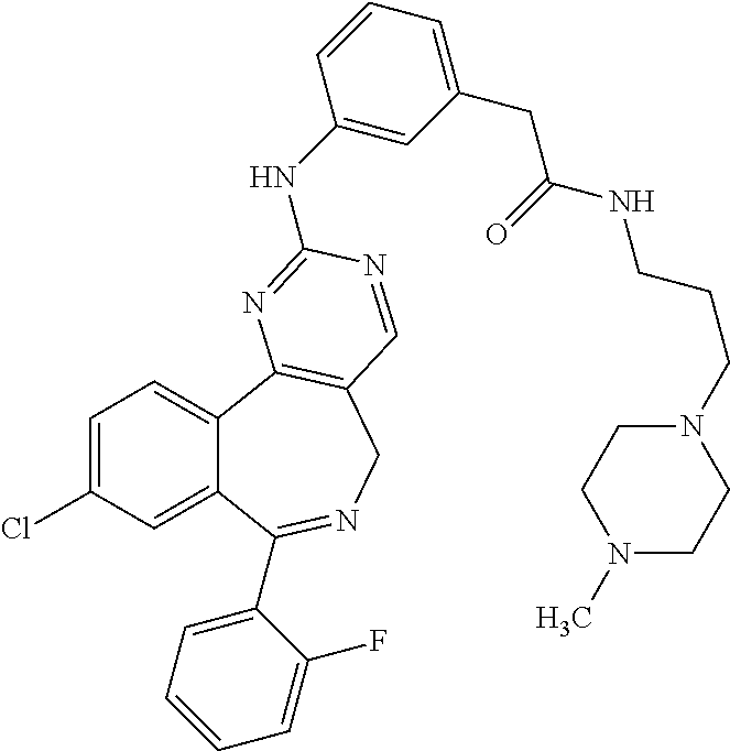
C1=C(Cl)C=C2C(=C1)C1=C(CN=C2C2=CC=CC=C2F)C=NC(NC2=CC(CC(NCCCN3CCN(C)CC3)=O)=CC=C2)=N1
